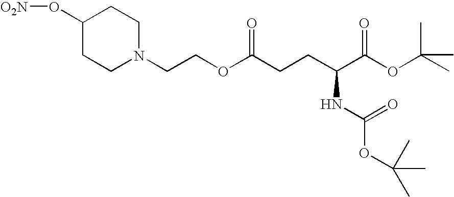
[O2N]OC1CCN(CCOC(CCC(C(OC(C)(C)C)=O)NC(OC(C)(C)C)=O)=O)CC1
